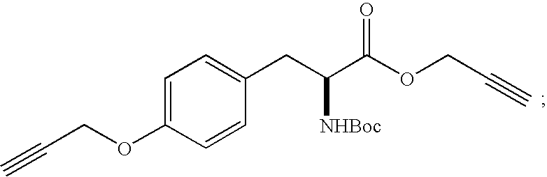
C1=C(OCC#C)C=CC(CC([NHBoc])C(OCC#C)=O)=C1
